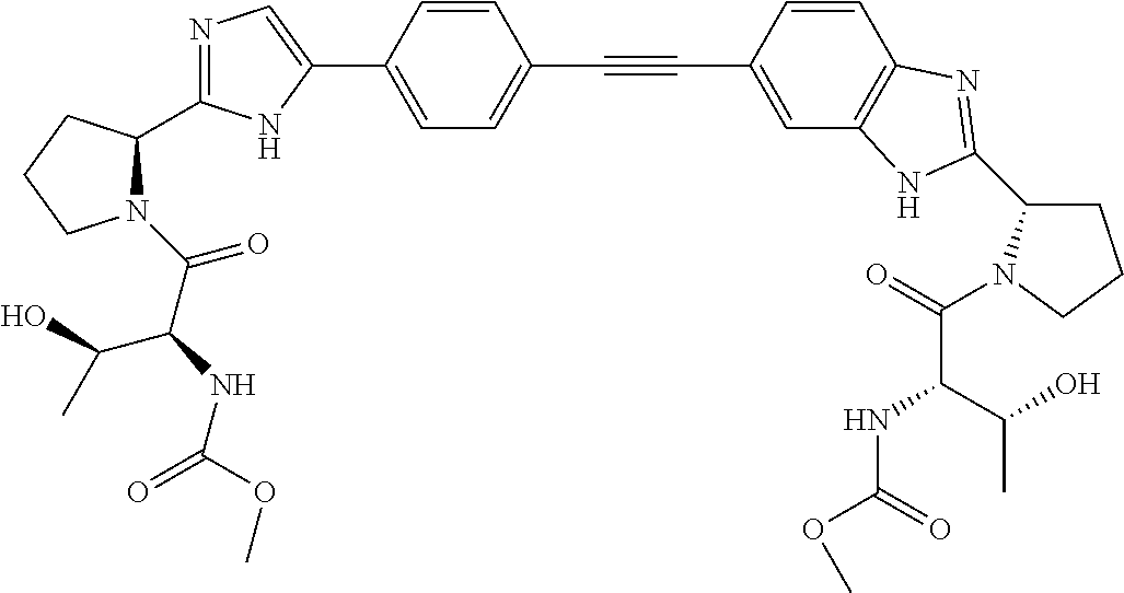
C1=C(C2=CN=C(C3N(C(C(NC(=O)OC)C(O)C)=O)CCC3)N2)C=CC(C#CC2=CC3=C(C=C2)N=C(C2CCCN2C(=O)C(NC(OC)=O)C(O)C)N3)=C1
